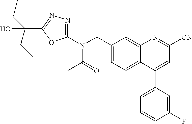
C1(N(C(C)=O)CC2=CC=C3C(=C2)N=C([CN])C=C3C2=CC=CC(F)=C2)=NN=C(C(O)(CC)CC)O1
